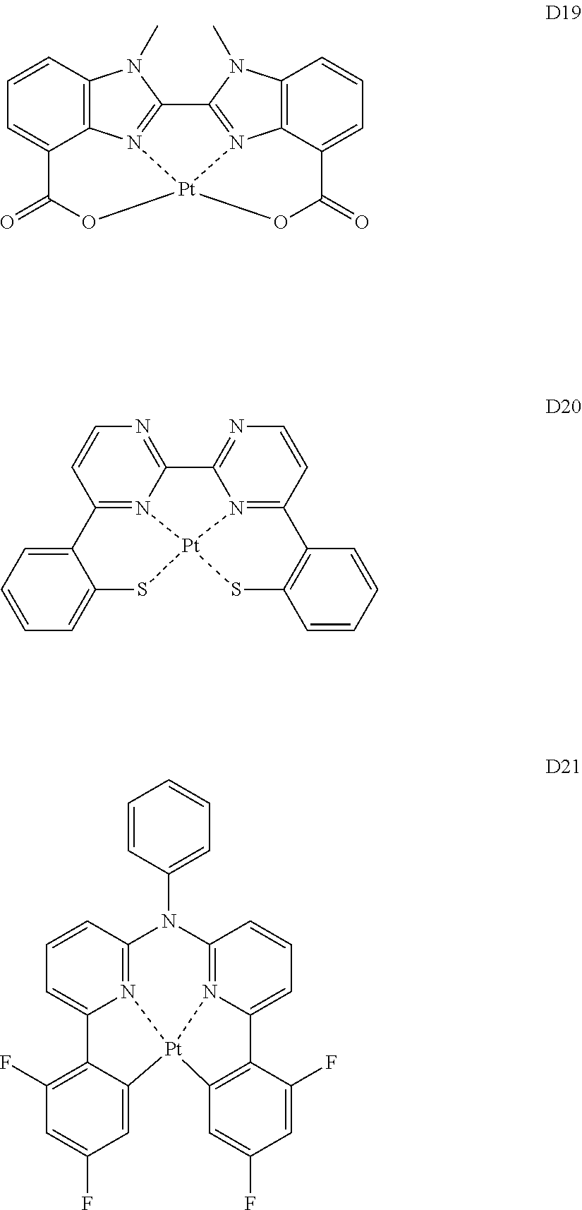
C1=CC2=C3C(=C1)C(=O)O[Pt]14OC(=O)C5=CC=CC6=C5N1=C(N6C)C(=N34)N2C.C1=CC2=N3C(=N1)C1=NC=CC4=N1[Pt]3(SC1=CC=CC=C21)SC1=C4C=CC=C1.C1=CC(N2C3=N4C(=CC=C3)C3=C(F)C=C(F)C=C3[Pt]43N4=C2C=CC=C4C2=C3C=C(F)C=C2F)=CC=C1
